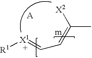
C(C)(=CC=[X1][R1])[X2].[A]
